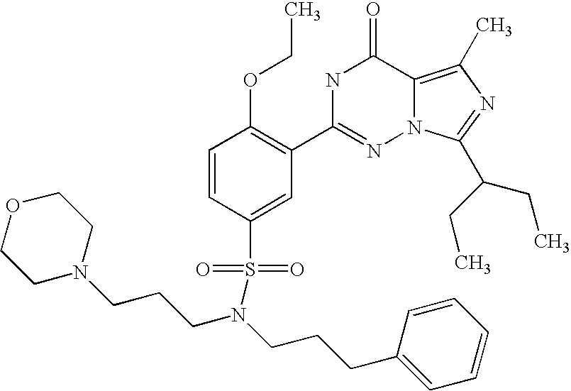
C1=CC(S(=O)(=O)N(CCCN2CCOCC2)CCCC2=CC=CC=C2)=CC(C2=NN3C(=C(C)N=C3C(CC)CC)C(=O)N2)=C1OCC
